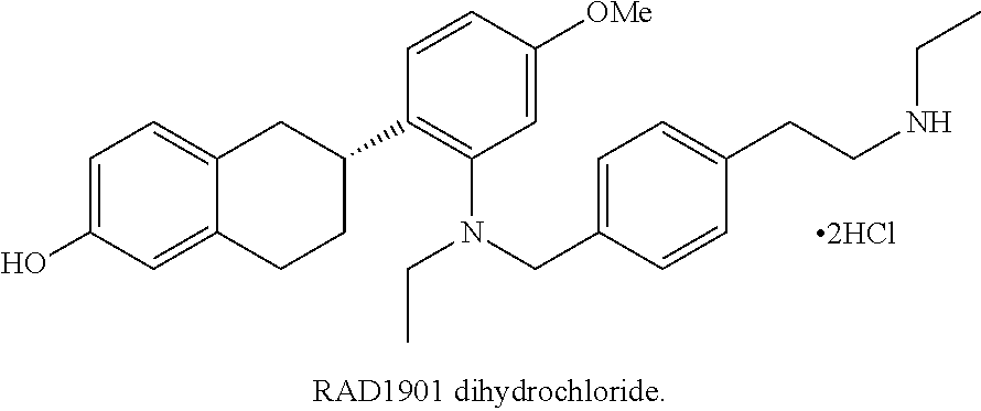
C1=C(O)C=C2C(=C1)CC(C1=C(N(CC)CC3=CC=C(CCNCC)C=C3)C=C([OMe])C=C1)CC2
